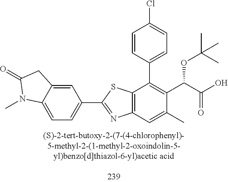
C1(C2=NC3=C(S2)C(C2=CC=C(Cl)C=C2)=C(C(C(=O)O)OC(C)(C)C)C(C)=C3)=CC=C2C(=C1)CC(=O)N2C
